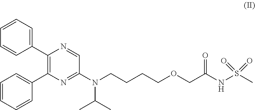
C1(C2=CC=CC=C2)=C(C2=CC=CC=C2)N=C(N(CCCCOCC(NS(C)(=O)=O)=O)C(C)C)C=N1
